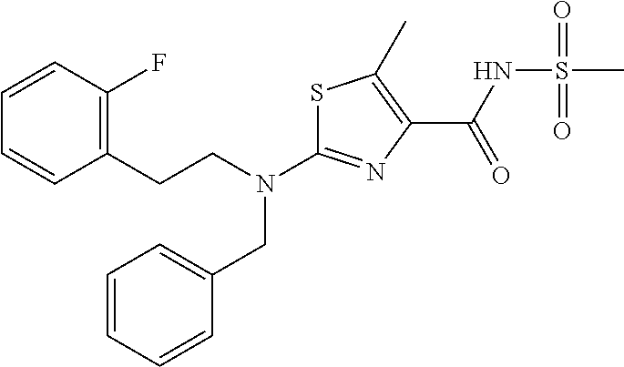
S1C(N(CCC2=C(F)C=CC=C2)CC2=CC=CC=C2)=NC(C(NS(C)(=O)=O)=O)=C1C
